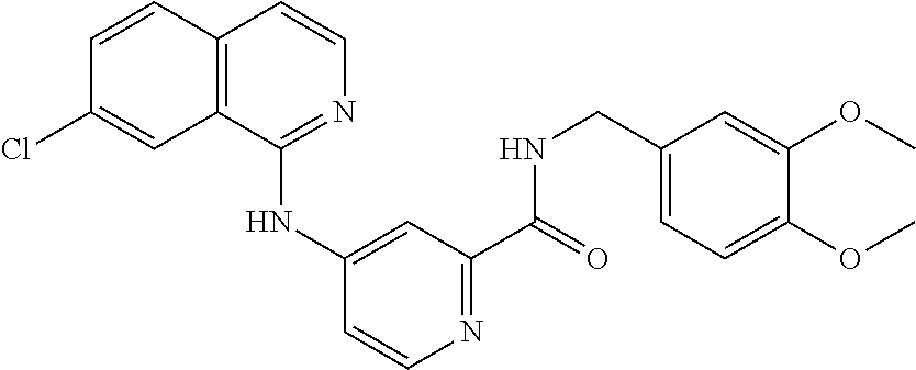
C1(Cl)=CC2=C(C=C1)C=CN=C2NC1=CC(C(=O)NCC2=CC=C(OC)C(OC)=C2)=NC=C1
